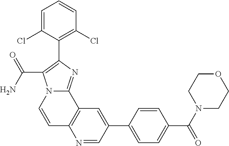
C1=CN2C(=NC(C3=C(Cl)C=CC=C3Cl)=C2C(N)=O)C2=C1N=CC(C1=CC=C(C(N3CCOCC3)=O)C=C1)=C2
